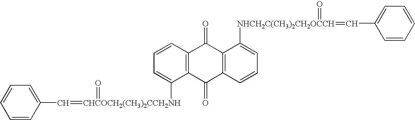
C1=CC=C([CHCOCH2(CH3)2CCH2NH](=CC2=CC=CC=C2)=O)C2=C1C(=O)C1=C(C2=O)C=CC=C1[NHCH2C(CH3)2CH2OCCH](=CC1=CC=CC=C1)=O
